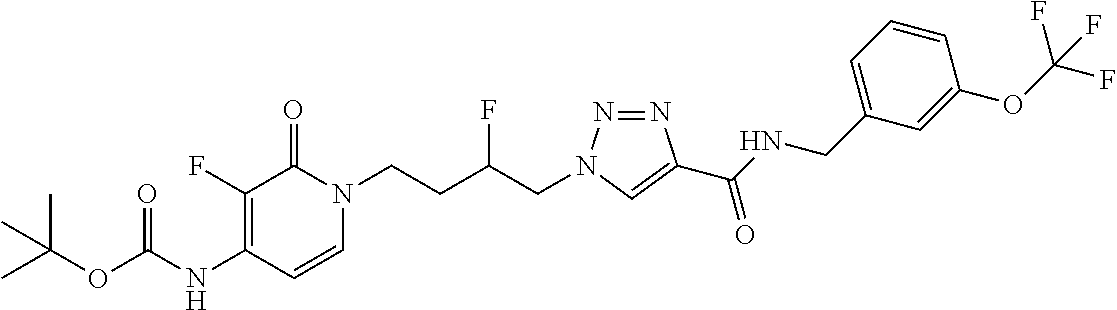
O(C(NC1=C(F)C(=O)N(CCC(CN2N=NC(C(NCC3=CC=CC(OC(F)(F)F)=C3)=O)=C2)F)C=C1)=O)C(C)(C)C
